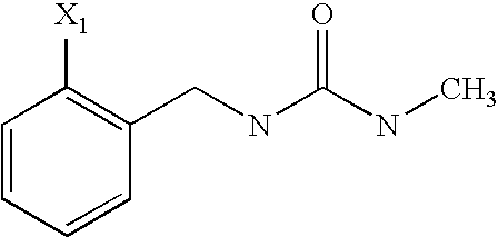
C1=CC=CC(CNC(NC)=O)=C1[X1]
